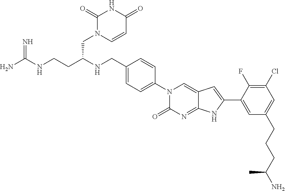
NC(NCCC(NCC1=CC=C(N2C(=O)N=C3C(=C2)C=C(C2=CC(CCCC(N)C)=CC(Cl)=C2F)N3)C=C1)CN1C(=O)NC(=O)C=C1)=N
